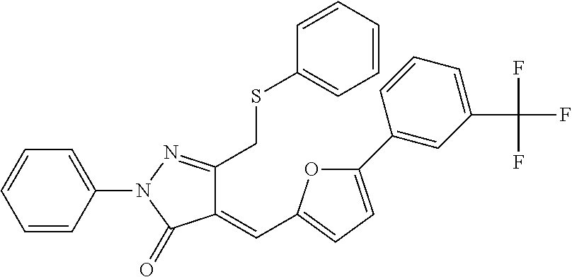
C1=CC(N2C(=O)C(=CC3=CC=C(C4=CC(C(F)(F)F)=CC=C4)O3)C(CSC3=CC=CC=C3)=N2)=CC=C1
